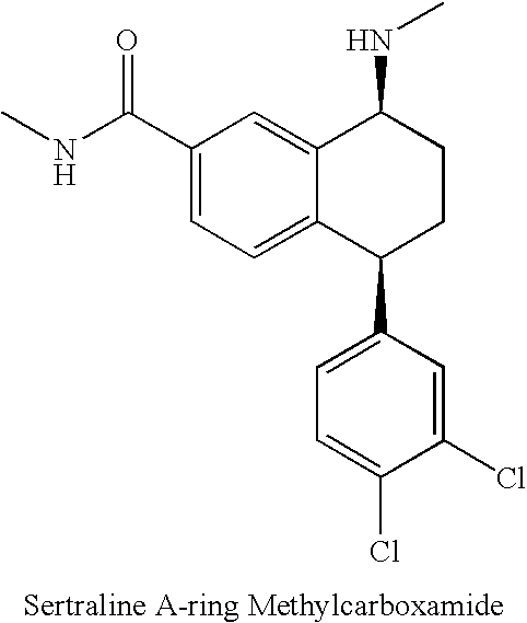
C1(C(NC)=O)=CC=C2C(=C1)C(NC)CCC2C1=CC=C(Cl)C(Cl)=C1
